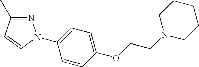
C1(OCCN2CCCCC2)=CC=C(N2N=C(C)C=C2)C=C1
